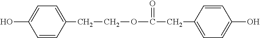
C1=CC(CCOC(CC2=CC=C(O)C=C2)=O)=CC=C1O
